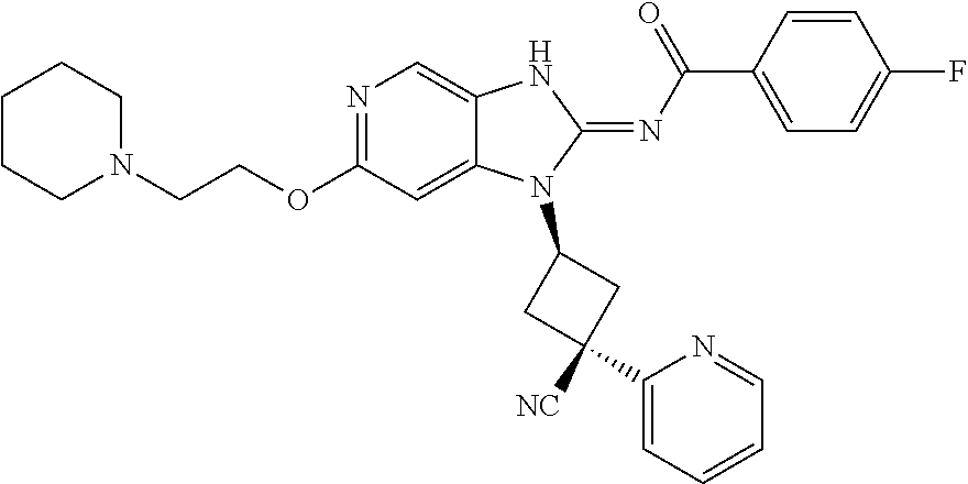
C1CCN(CCOC2=NC=C3C(=C2)N(C2CC(C4=CC=CC=N4)([NC])C2)C(=NC(C2=CC=C(F)C=C2)=O)N3)CC1
